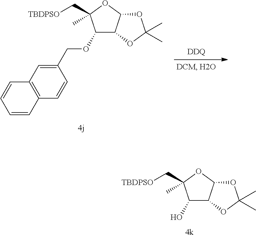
OC1C2C(OC1(C[TBDPSO])C)OC(C)(C)O2.C12=C(C=CC(COC3C4C(OC3(C[TBDPSO])C)OC(C)(C)O4)=C1)C=CC=C2.[DDQ]
